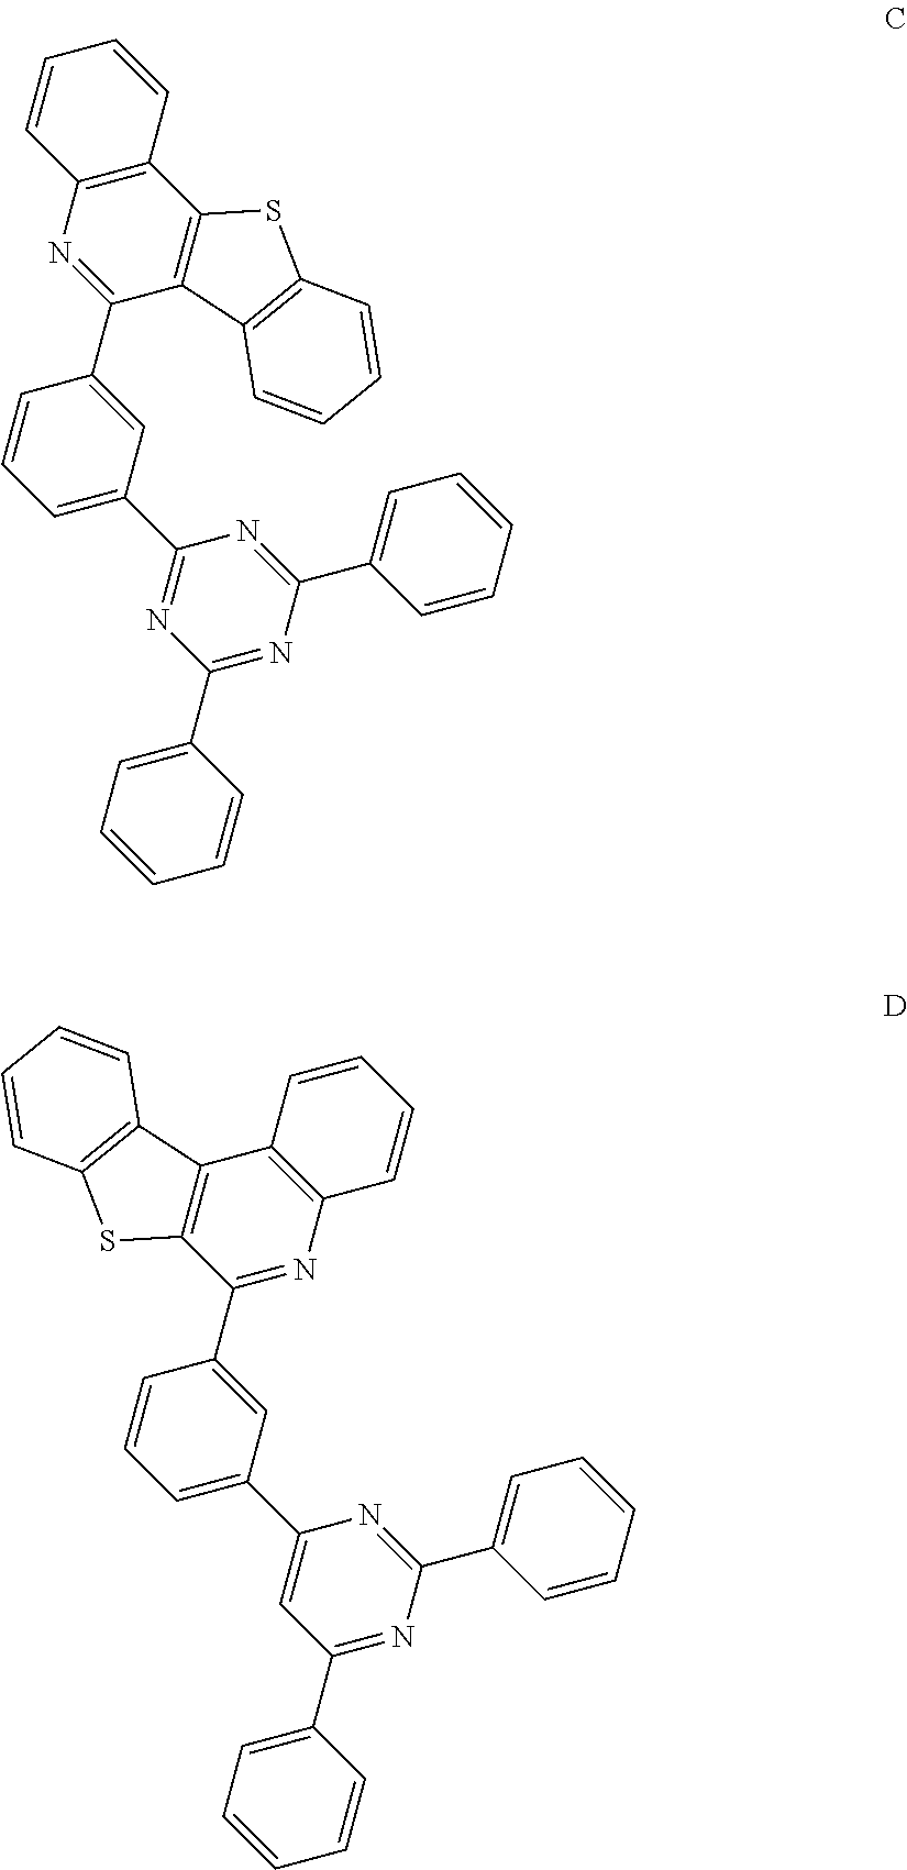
C1=C(C2=NC(C3=CC=CC=C3)=NC(C3=CC=CC=C3)=N2)C=C(C2=NC3=C(C4=C2C2=C(S4)C=CC=C2)C=CC=C3)C=C1.C1=C(C2=CC(C3=CC=CC=C3)=NC(C3=CC=CC=C3)=N2)C=C(C2=NC3=C(C4=C2SC2=C4C=CC=C2)C=CC=C3)C=C1
